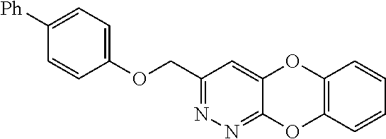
C1(COC2=CC=C([Ph])C=C2)=NN=C2C(=C1)OC1=C(O2)C=CC=C1
